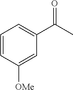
C1=CC([OMe])=CC(C(=O)C)=C1
